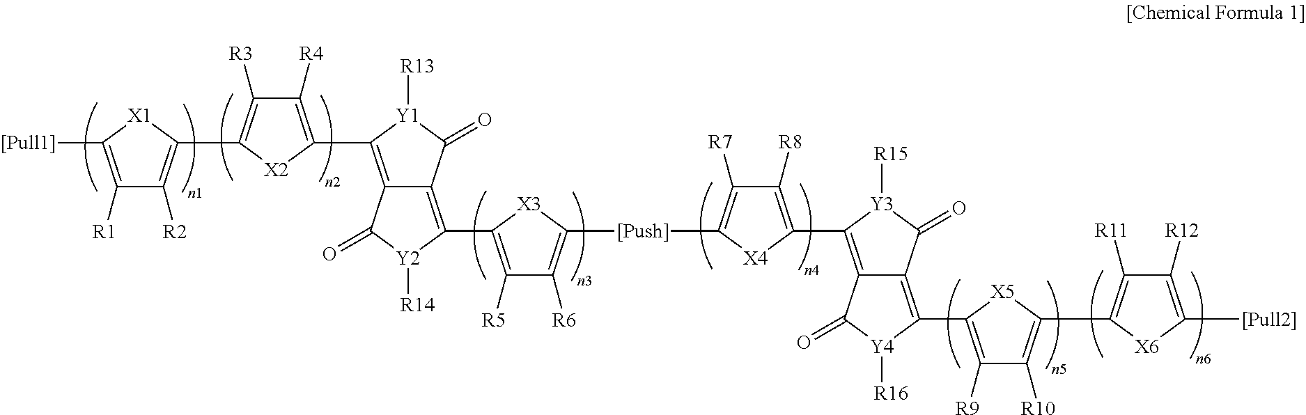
C1([R1])=C([[Pull1]])[X1]C(C2=C([R3])C([R4])=C(C3=C4C(=C(C5=C([R5])C([R6])=C([[Push]]C6=C([R7])C([R8])=C(C7=C8C(=C(C9=C([R9])C([R10])=C(C%10=C([R11])C([R12])=C([[Pull2]])[X6]%10)[X5]9)[Y4]([R16])C8=O)C(=O)[Y3]7[R15])[X4]6)[X3]5)[Y2]([R14])C4=O)C(=O)[Y1]3[R13])[X2]2)=C1[R2]
